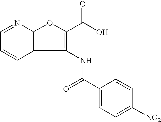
C1=CC=NC2=C1C(NC(C1=CC=C([NO2])C=C1)=O)=C(C(O)=O)O2
